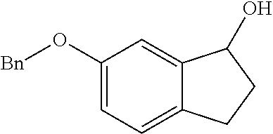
C1(O[Bn])=CC=C2C(=C1)C(O)CC2
